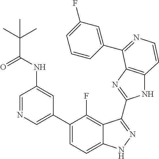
C1=C(C2=CC=C3C(=C2F)C(C2=NC4=C(N2)C=CN=C4C2=CC(F)=CC=C2)=NN3)C=C(NC(C(C)(C)C)=O)C=N1
